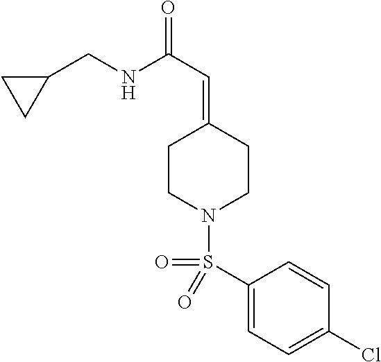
C1(CNC(C=C2CCN(S(=O)(C3=CC=C(Cl)C=C3)=O)CC2)=O)CC1
